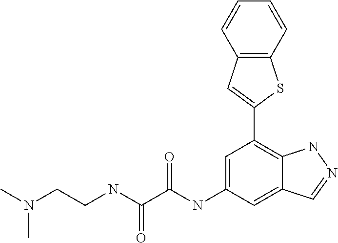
C(NC(=O)C(=O)NC1=CC(C2=CC3=C(S2)C=CC=C3)=C2C(=C1)C=NN2)CN(C)C
